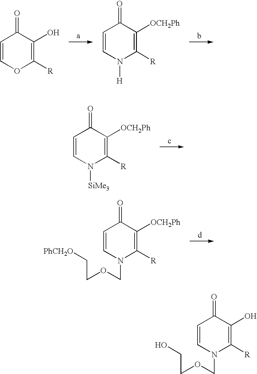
C1=COC([R])=C(O)C1=O.C1=CN([H])C([R])=C([OCH2Ph])C1=O.C1=CN([SiMe3])C([R])=C([OCH2Ph])C1=O.C1=CN(COCC[PhCH2O])C([R])=C([OCH2Ph])C1=O.C1=CN(COCCO)C([R])=C(O)C1=O
